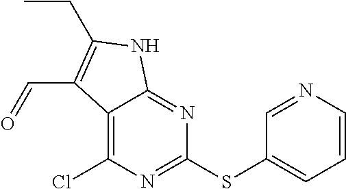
C1(SC2=CC=CN=C2)=NC(Cl)=C2C(=N1)NC(CC)=C2C=O
